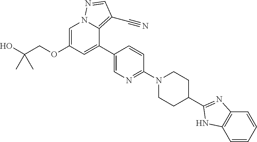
C1(C2=NC3=C(C=CC=C3)N2)CCN(C2=NC=C(C3=CC(OCC(O)(C)C)=CN4C3=C(C#N)C=N4)C=C2)CC1
